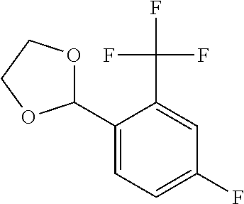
C1(C2=CC=C(F)C=C2C(F)(F)F)OCCO1
